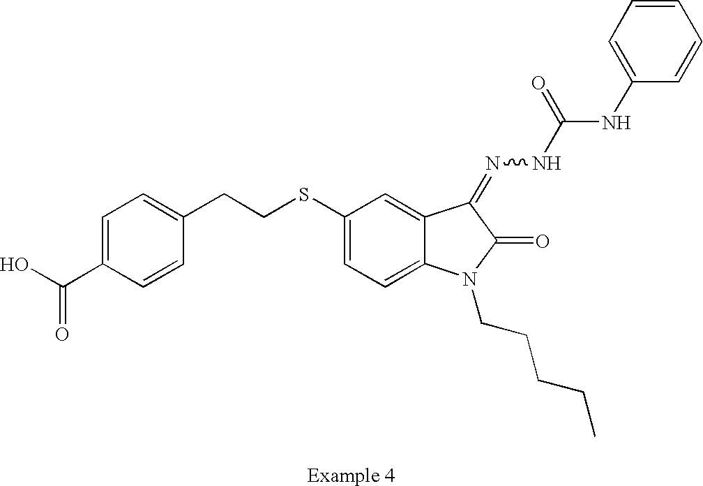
C1=C(C(O)=O)C=CC(CCSC2=CC=C3C(=C2)C(=NNC(NC2=CC=CC=C2)=O)C(=O)N3CCCCC)=C1
